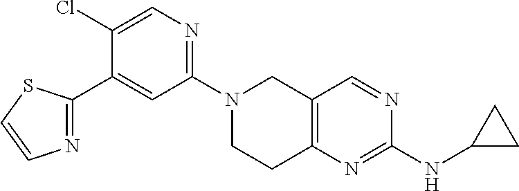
N1=C(C2=CC(N3CCC4=C(C3)C=NC(NC3CC3)=N4)=NC=C2Cl)SC=C1
